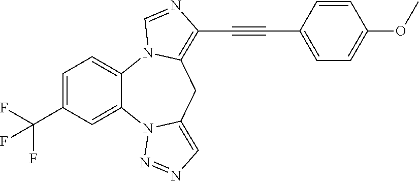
C1=C(C(F)(F)F)C=C2C(=C1)N1C(=C(C#CC3=CC=C(OC)C=C3)N=C1)CC1=CN=NN21
